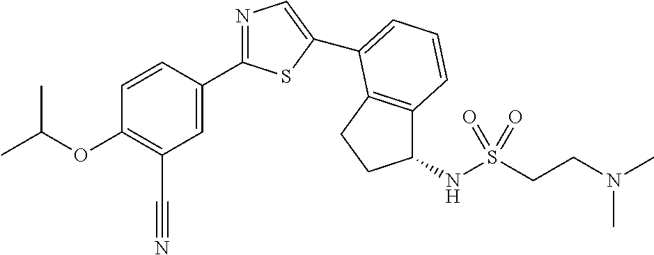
C1=CC(C2=NC=C(C3=CC=CC4=C3CCC4NS(CCN(C)C)(=O)=O)S2)=CC(C#N)=C1OC(C)C
